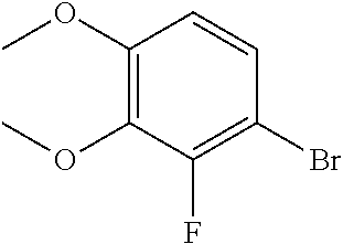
C1(Br)=C(F)C(OC)=C(OC)C=C1
